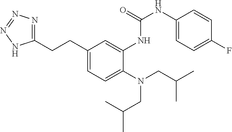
C1(CCC2=NN=NN2)=CC=C(N(CC(C)C)CC(C)C)C(NC(NC2=CC=C(F)C=C2)=O)=C1
